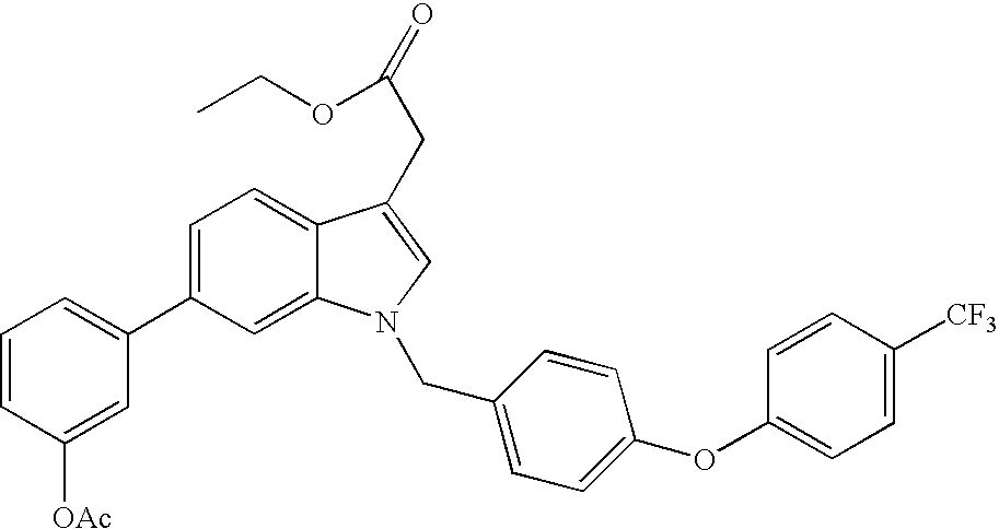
C1=C(C2=CC=CC([OAc])=C2)C=C2C(=C1)C(CC(=O)OCC)=CN2CC1=CC=C(OC2=CC=C([CF3])C=C2)C=C1
